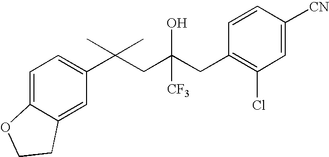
C12=CC(C(CC(CC3=C(Cl)C=C([CN])C=C3)([CF3])O)(C)C)=CC=C1OCC2
